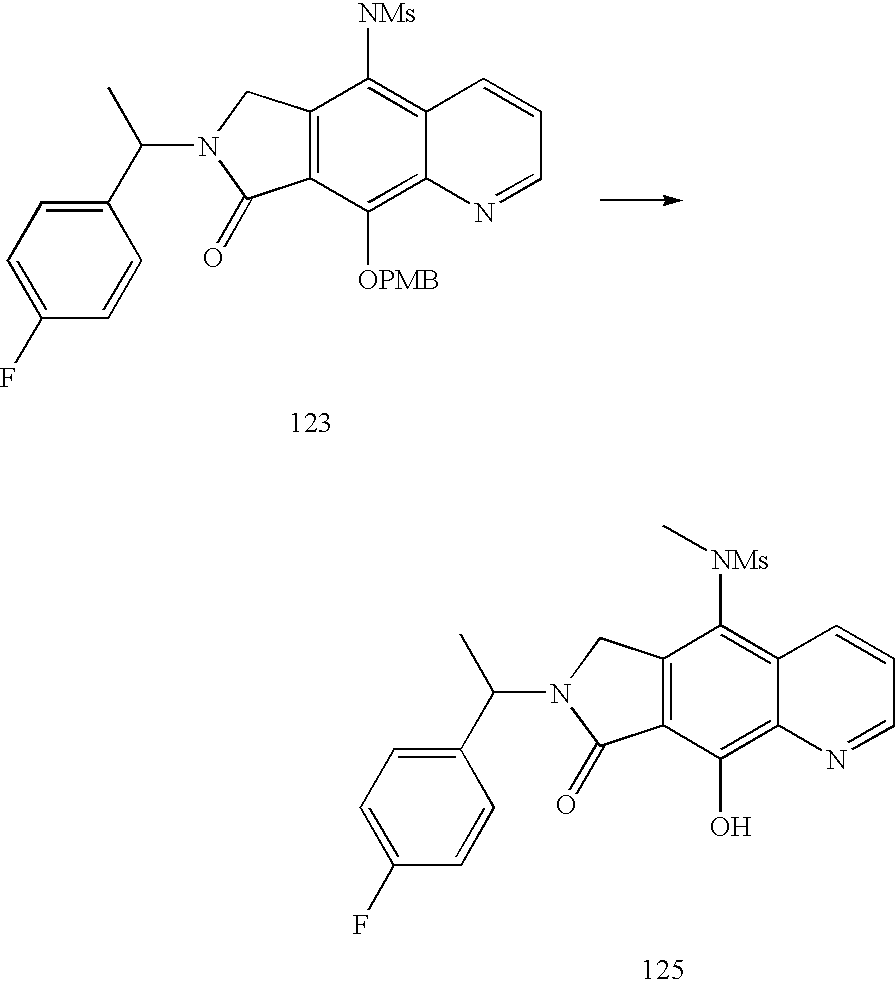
C1([NMs]C)=C2C(=C(O)C3=C1CN(C(C1=CC=C(F)C=C1)C)C3=O)N=CC=C2.C1([NMs])=C2C(=C([OPMB])C3=C1CN(C(C1=CC=C(F)C=C1)C)C3=O)N=CC=C2
